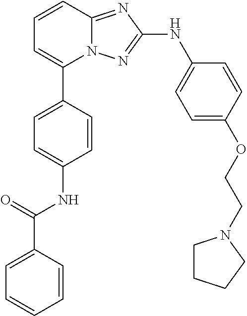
C1=CC2=NC(NC3=CC=C(OCCN4CCCC4)C=C3)=NN2C(C2=CC=C(NC(C3=CC=CC=C3)=O)C=C2)=C1
